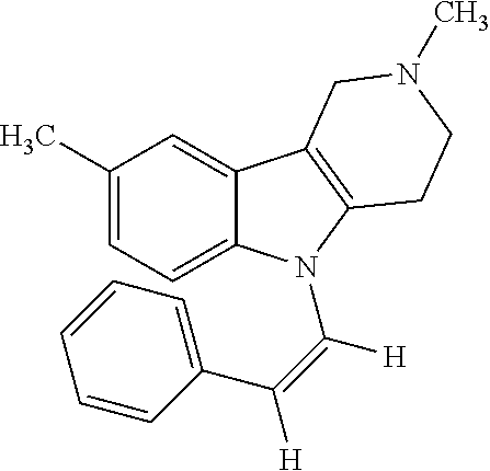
C1(C)=CC=C2C(=C1)C1=C(N2C(=C(C2=CC=CC=C2)[H])[H])CCN(C)C1
